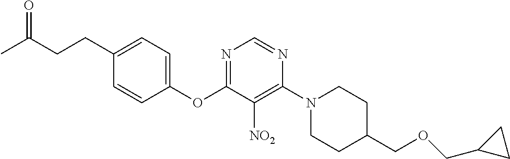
C1(OC2=NC=NC(N3CCC(COCC4CC4)CC3)=C2[NO2])=CC=C(CCC(C)=O)C=C1
